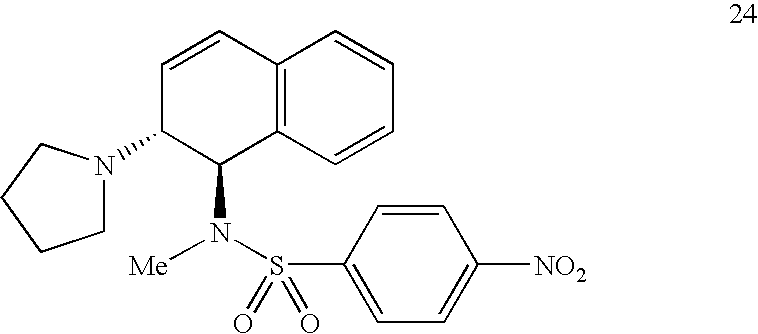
C12=C(C=CC=C1)C(N(S(C1=CC=C([NO2])C=C1)(=O)=O)[Me])C(N1CCCC1)C=C2
